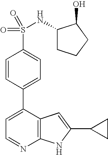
C1=C(C2=CC=C(S(=O)(=O)NC3CCCC3O)C=C2)C2=C(N=C1)NC(C1CC1)=C2
